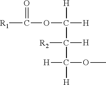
O(C([H])([H])C([R2])([H])C([H])(OC)[H])C([R1])=O
